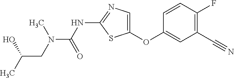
O(C1=CN=C(NC(=O)N(C)CC(O)C)S1)C1=CC(C#N)=C(F)C=C1
